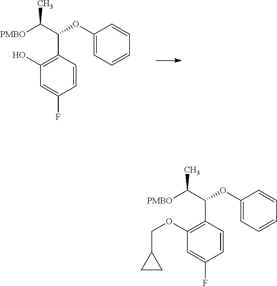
C1=C(F)C=CC(C(C([PMBO])C)OC2=CC=CC=C2)=C1OCC1CC1.C1=C(F)C=CC(C(C([PMBO])C)OC2=CC=CC=C2)=C1O
